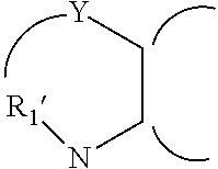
[Y]CCN[R1]
